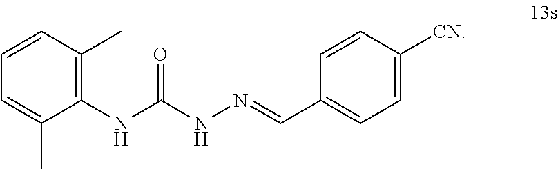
CC1=C(NC(NN=CC2=CC=C([CN])C=C2)=O)C(C)=CC=C1
